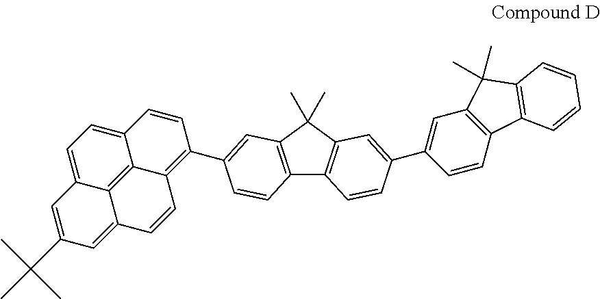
C12=C(C(C)(C)C3=C1C=CC(C1=CC4=C(C=C1)C1=C(C4(C)C)C=CC=C1)=C3)C=C(C1=C3C4=C5C(=CC(C(C)(C)C)=CC5=CC=C4C=C1)C=C3)C=C2
